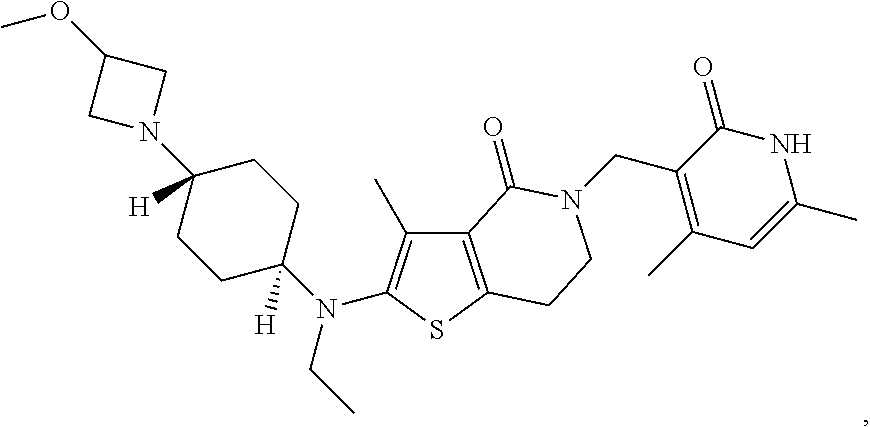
N(CC)(C1([H])CCC([H])(N2CC(OC)C2)CC1)C1=C(C)C2=C(S1)CCN(CC1=C(C)C=C(C)NC1=O)C2=O
